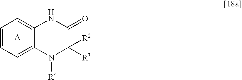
C1=C2C(=CC=C1)NC(=O)C([R3])([R2])N2[R4]
